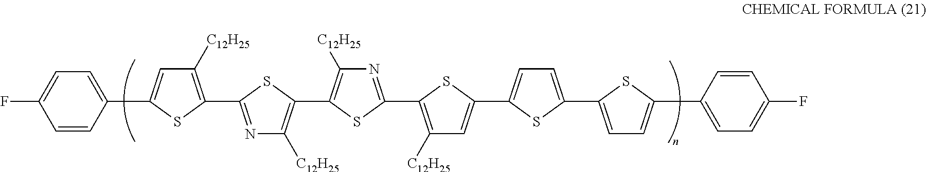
C1=CC(C2=CC([C12H25])=C(C3=NC([C12H25])=C(C4=C([C12H25])N=C(C5=C([C12H25])C=C(C6=CC=C(C7=CC=C(C8=CC=C(F)C=C8)S7)S6)S5)S4)S3)S2)=CC=C1F
